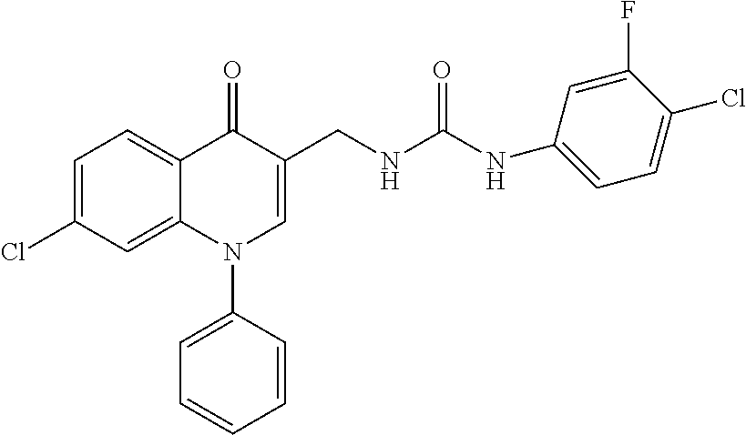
C1=C(Cl)C=C2C(=C1)C(=O)C(CNC(NC1=CC=C(Cl)C(F)=C1)=O)=CN2C1=CC=CC=C1
